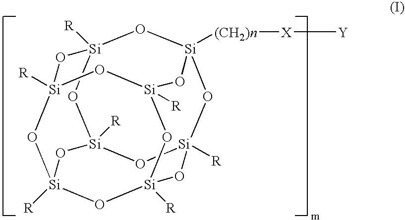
O1[Si]2([R])O[Si]3([R])O[Si]4([R])O[Si]1([(CH2)n][X][Y])O[Si]1([R])O[Si]([R])(O[Si]([R])(O[Si]([R])(O1)O4)O3)O2
